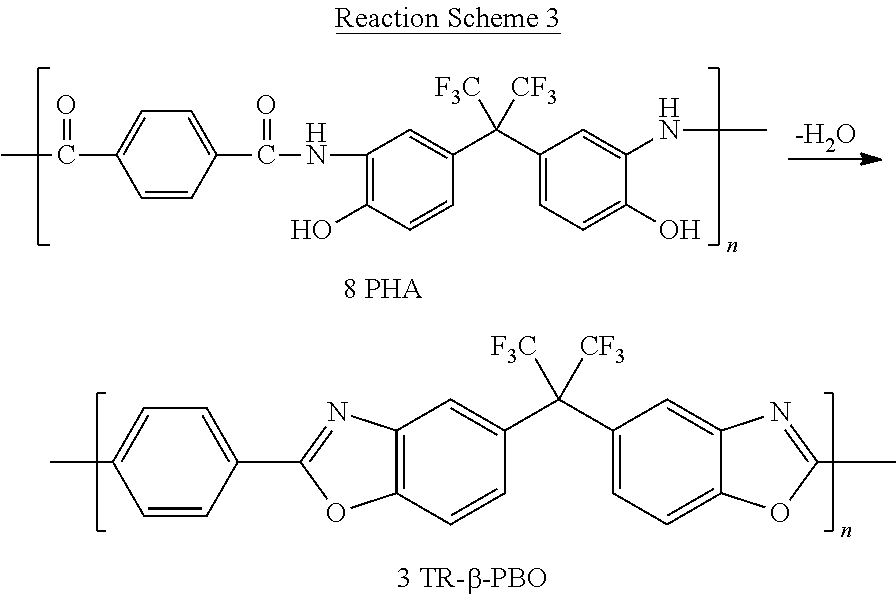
C1(NC(C2=CC=C(C(C)=O)C=C2)=O)=C(O)C=CC(C(C2=CC=C(O)C(NC)=C2)([CF3])[F3C])=C1.[-H2O].C12=C(C=CC(C(C3=CC=C4C(=C3)N=C(C)O4)([CF3])[F3C])=C1)OC(C1=CC=C(C)C=C1)=N2
